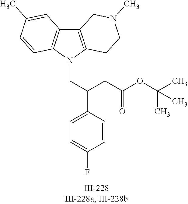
N1(CC(C2=CC=C(F)C=C2)CC(OC(C)(C)C)=O)C2=C(C3=C1C=CC(C)=C3)CN(C)CC2
